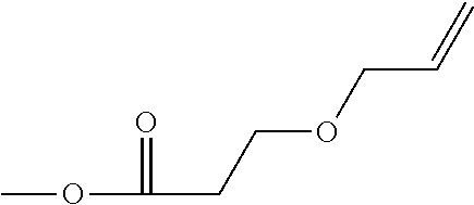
COC(=O)CCOCC=C
